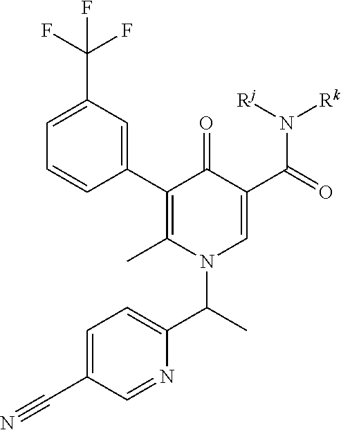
C1(C2=CC(C(F)(F)F)=CC=C2)=C(C)N(C(C2=CC=C(C#N)C=N2)C)C=C(C(=O)N([Rk])[Rj])C1=O
